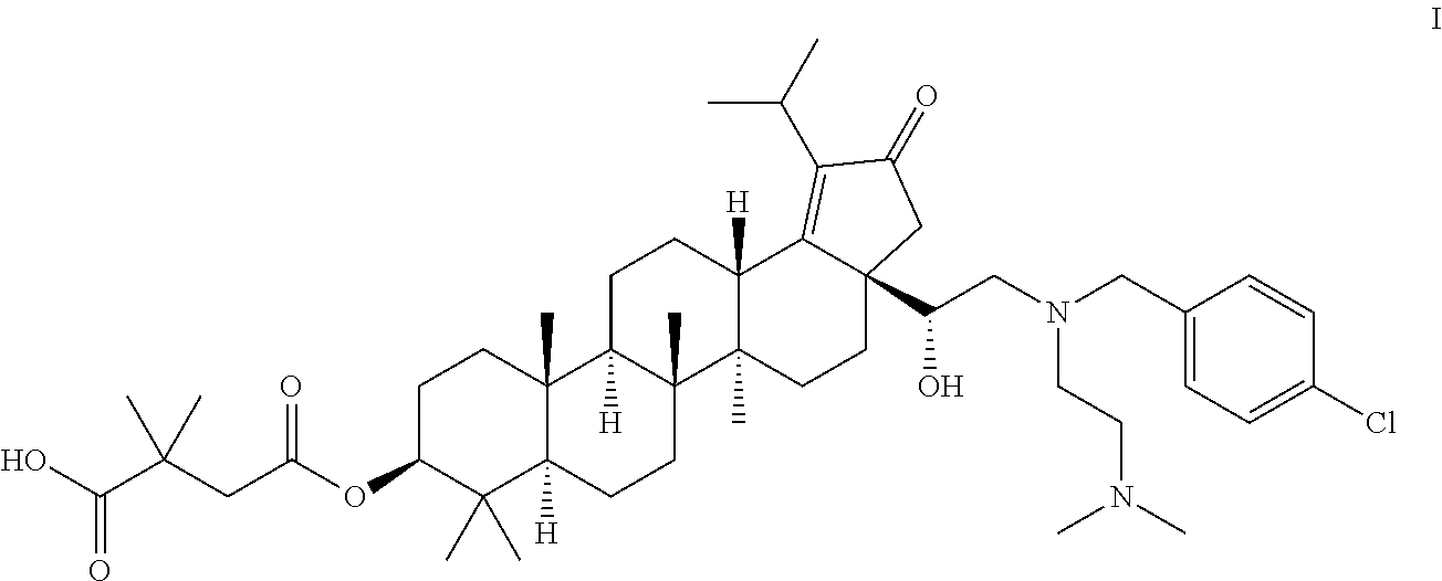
C1C(OC(CC(C(=O)O)(C)C)=O)C(C)(C)C2([H])C(C)(C1)C1([H])C(C)(CC2)C2(C)C([H])(CC1)C1=C(C(C)C)C(=O)CC1(C(CN(CC1=CC=C(Cl)C=C1)CCN(C)C)O)CC2
